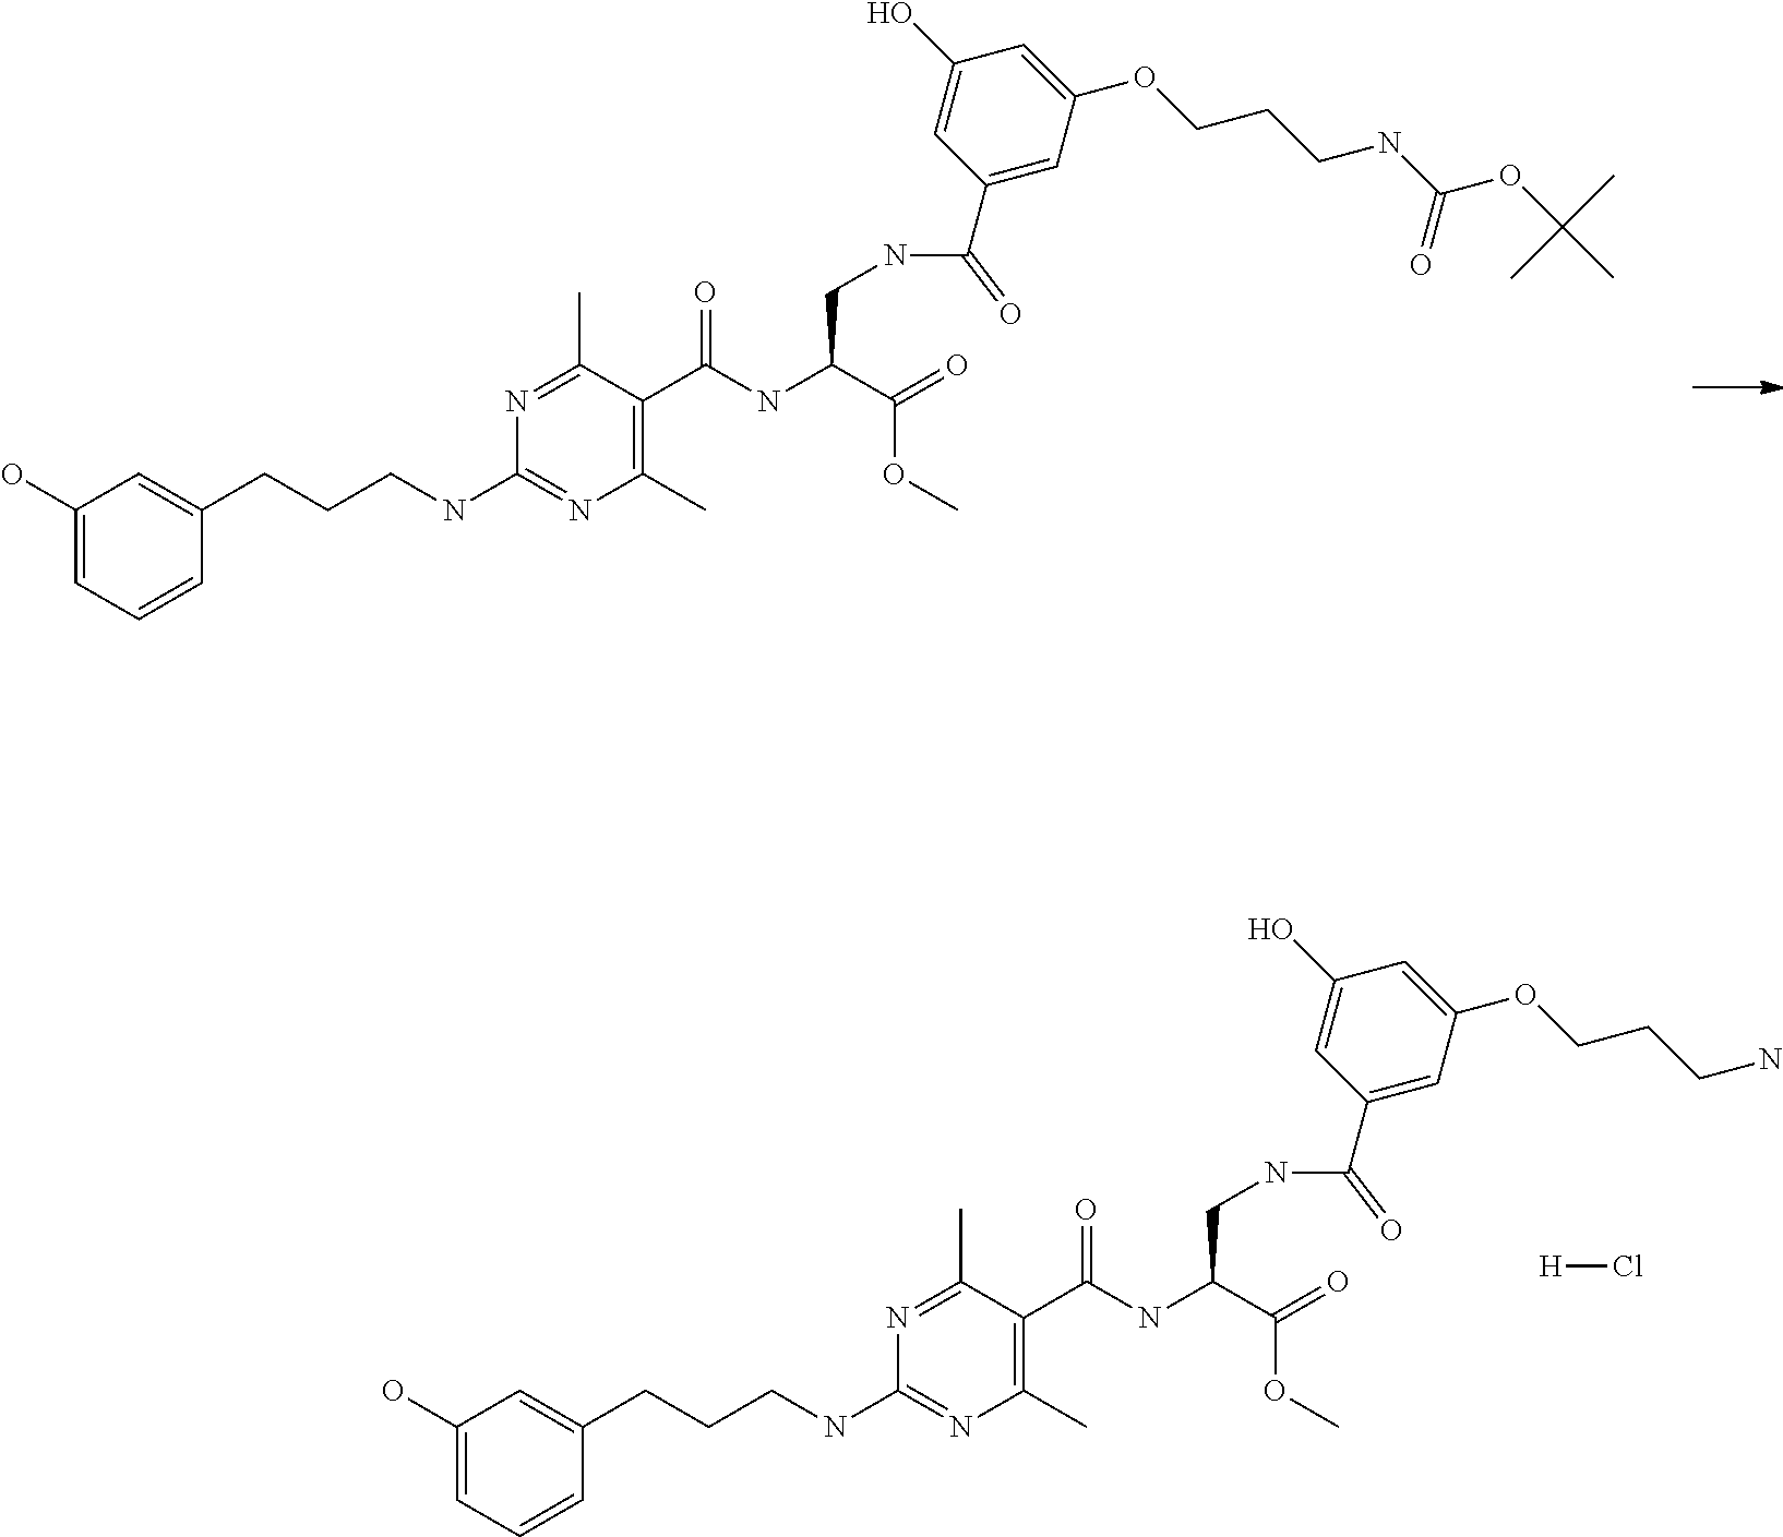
C1(O)=CC=CC(CCCNC2=NC(C)=C(C(NC(C(=O)OC)CNC(C3=CC(OCCCNC(OC(C)(C)C)=O)=CC(O)=C3)=O)=O)C(C)=N2)=C1.C1(O)=CC=CC(CCCNC2=NC(C)=C(C(NC(C(=O)OC)CNC(C3=CC(OCCCN)=CC(O)=C3)=O)=O)C(C)=N2)=C1.[H]Cl
